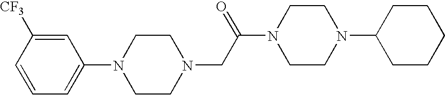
C1=C([CF3])C=CC=C1N1CCN(CC(N2CCN(C3CCCCC3)CC2)=O)CC1
